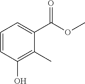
C1=CC(O)=C(C)C(C(OC)=O)=C1
